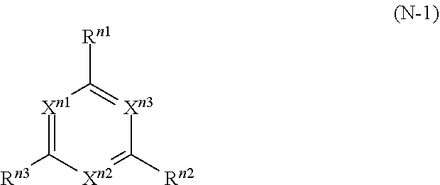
[Xn1]1=C([Rn3])[Xn2]=C([Rn2])[Xn3]=C1[Rn1]
